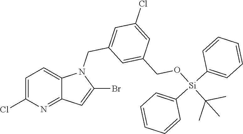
C1=C(Cl)N=C2C(=C1)N(CC1=CC(Cl)=CC(CO[Si](C(C)(C)C)(C3=CC=CC=C3)C3=CC=CC=C3)=C1)C(Br)=C2
